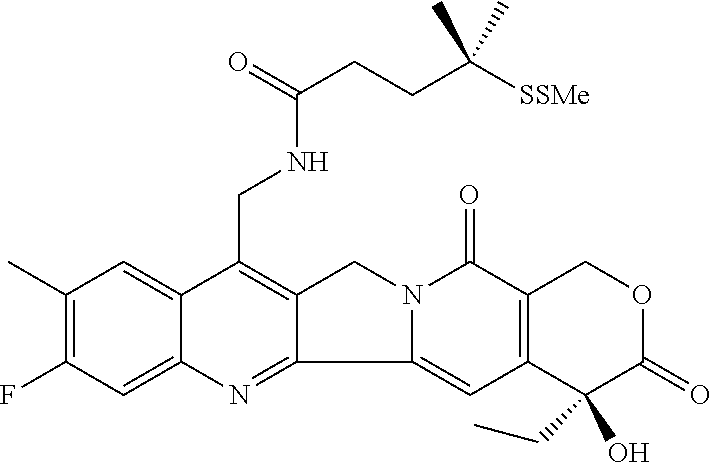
C1(C)=C(F)C=C2C(=C1)C(CNC(CCC([SSMe])(C)C)=O)=C1C(=N2)C2=CC3=C(C(=O)N2C1)COC(=O)C3(CC)O
